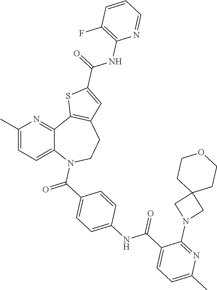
C12=CC=C(C)N=C1C1=C(CCN2C(=O)C2=CC=C(NC(C3=CC=C(C)N=C3N3CC4(C3)CCOCC4)=O)C=C2)C=C(C(=O)NC2=C(F)C=CC=N2)S1
